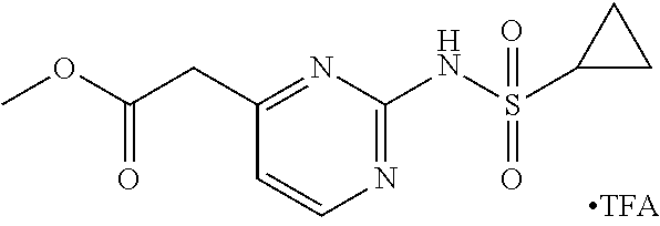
C1(CC(=O)OC)=NC(NS(=O)(C2CC2)=O)=NC=C1
